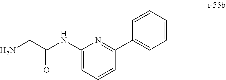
C1(NC(CN)=O)=CC=CC(C2=CC=CC=C2)=N1
